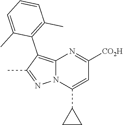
C12=C(C3=C(C)C=CC=C3C)C(C)=NN1C(C1CC1)=CC([CO2H])=N2
